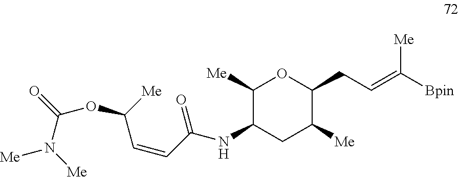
N(C(=O)OC([Me])C=CC(NC1C([Me])OC(CC=C([Bpin])[Me])C([Me])C1)=O)([Me])[Me]
